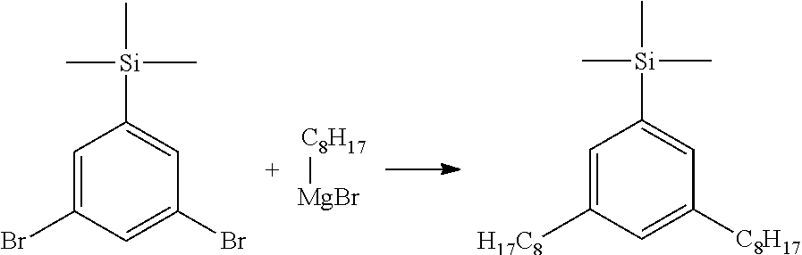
C1=C(Br)C=C(Br)C=C1[Si](C)(C)C.[C8H17][MgBr].C1=C([H17C8])C=C([C8H17])C=C1[Si](C)(C)C
